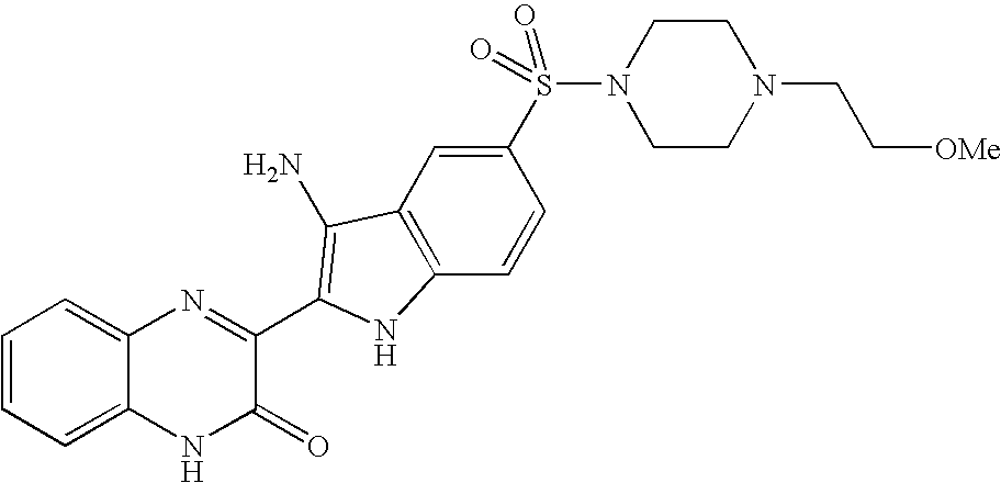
C1=C2C(=CC=C1)N=C(C1=C(N)C3=C(C=CC(S(N4CCN(CC[OMe])CC4)(=O)=O)=C3)N1)C(=O)N2
